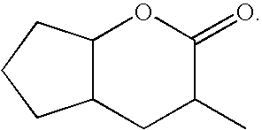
C12C(CCC1)OC(=O)C(C)C2
